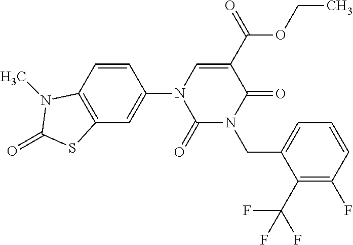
C1(=O)N(CC2=CC=CC(F)=C2C(F)(F)F)C(=O)C(C(OCC)=O)=CN1C1=CC2=C(C=C1)N(C)C(=O)S2
